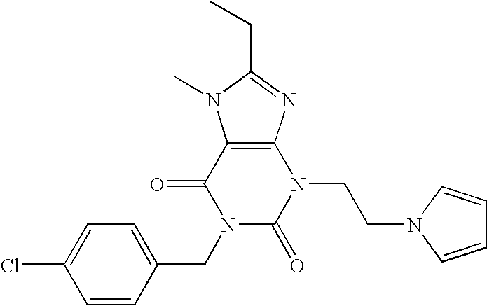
C12=C(N=C(CC)N1C)N(CCN1C=CC=C1)C(=O)N(CC1=CC=C(Cl)C=C1)C2=O
